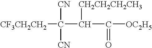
[CF3CH2CH2]C([CN])([CN])C(C(=O)[OC2H5])[CH2CH2CH2CH3]
